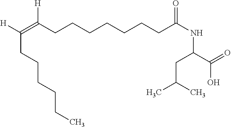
O=C(C(NC(CCCCCCCC(=C([H])CCCCCC)[H])=O)CC(C)C)O
